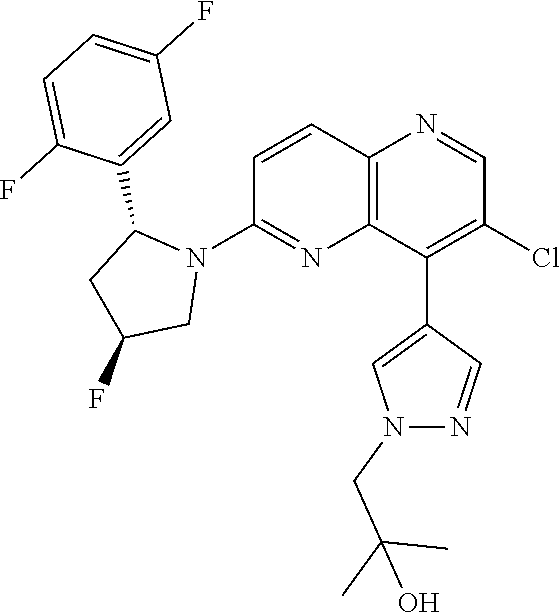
C1=CC2=C(N=C1N1C(C3=CC(F)=CC=C3F)CC(F)C1)C(C1=CN(CC(C)(C)O)N=C1)=C(Cl)C=N2
